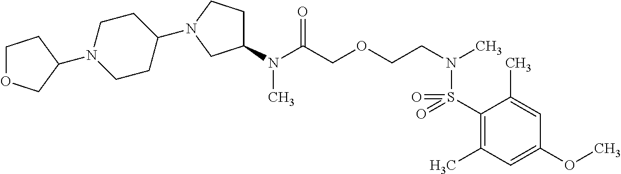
C1(S(N(CCOCC(N(C)C2CCN(C3CCN(C4COCC4)CC3)C2)=O)C)(=O)=O)=C(C)C=C(OC)C=C1C
